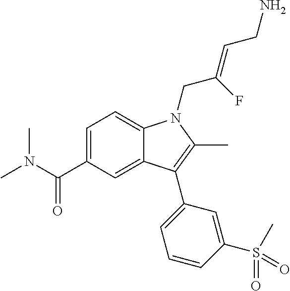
C1=C(C(N(C)C)=O)C=C2C(=C1)N(CC(=CCN)F)C(C)=C2C1=CC=CC(S(C)(=O)=O)=C1
